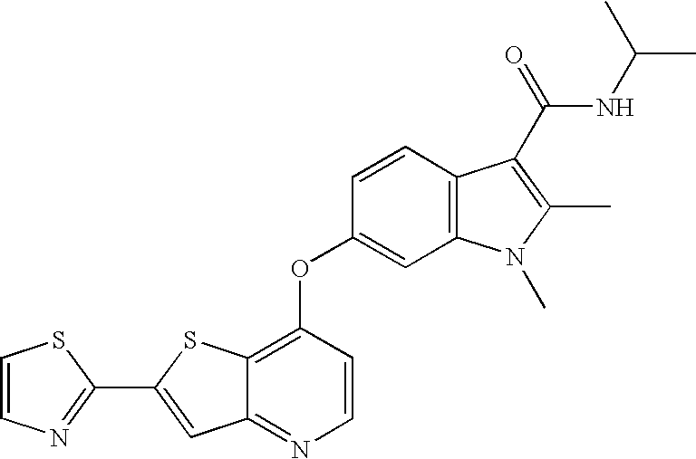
C1(OC2=C3C(=NC=C2)C=C(C2=NC=CS2)S3)=CC2=C(C=C1)C(C(NC(C)C)=O)=C(C)N2C
